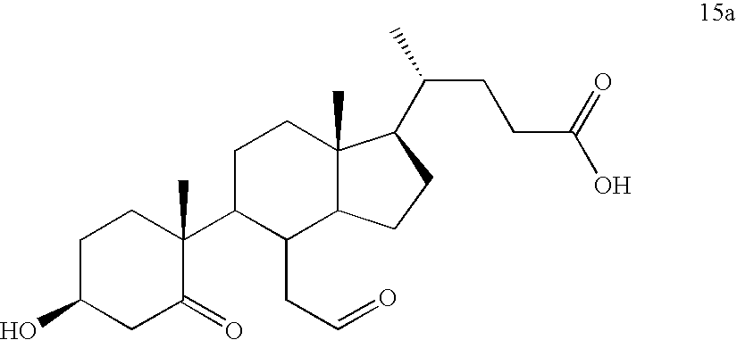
C1(CC=O)C2C(C)(CCC1C1(C)C(=O)CC(O)CC1)C(C(CCC(O)=O)C)CC2
